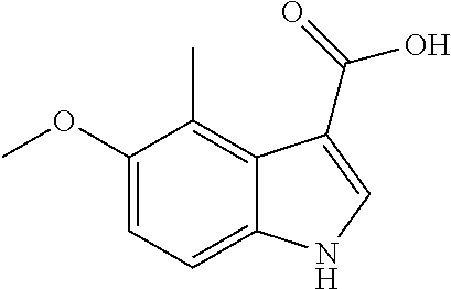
C1(OC)=CC=C2C(=C1C)C(C(=O)O)=CN2
